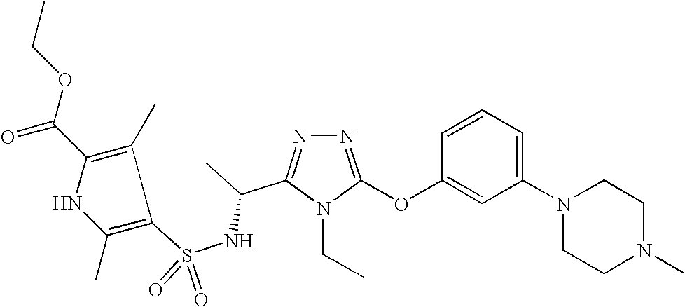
N1=C(OC2=CC(N3CCN(C)CC3)=CC=C2)N(CC)C(C(C)NS(=O)(=O)C2=C(C)NC(C(OCC)=O)=C2C)=N1
